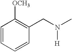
C1=CC=CC(CN(C)[H])=C1[OCH3]
